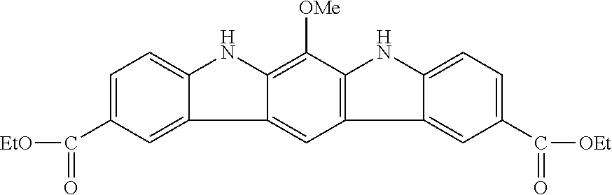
C12=CC3=C(C([OMe])=C1NC1=CC=C(C(=O)[EtO])C=C21)NC1=CC=C(C(=O)[OEt])C=C13
